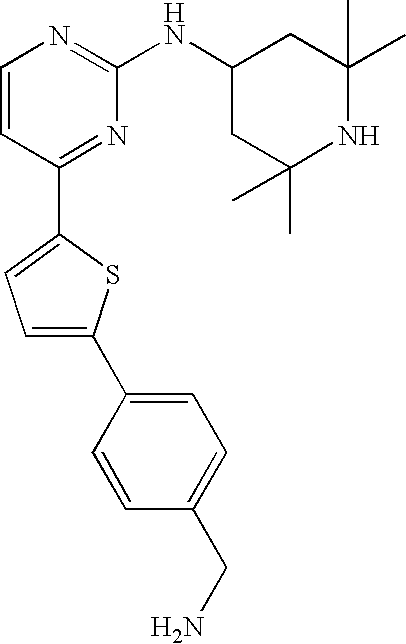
C1=CC(C2=CC=C(C3=CC=C(CN)C=C3)S2)=NC(NC2CC(C)(C)NC(C)(C)C2)=N1
